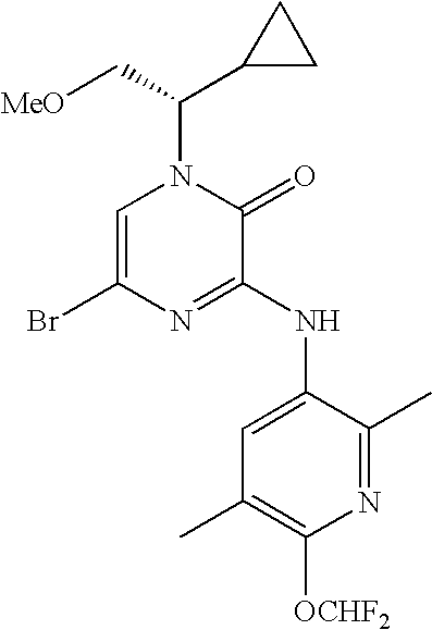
C1=C(Br)N=C(NC2=CC(C)=C([OCHF2])N=C2C)C(=O)N1C(C[MeO])C1CC1
